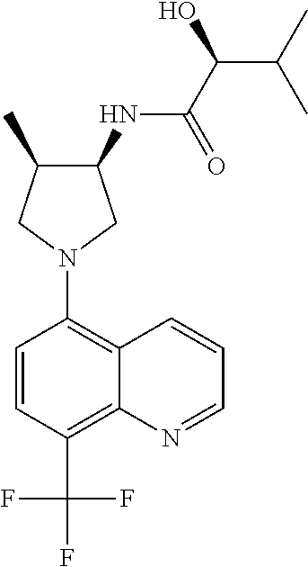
C1(NC(C(C(C)C)O)=O)C(C)CN(C2=C3C(=C(C(F)(F)F)C=C2)N=CC=C3)C1
